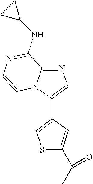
C1(NC2CC2)=NC=CN2C1=NC=C2C1=CSC(C(C)=O)=C1
